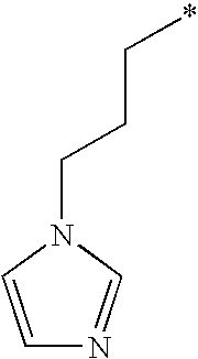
C1=CN(CCC*)C=N1
